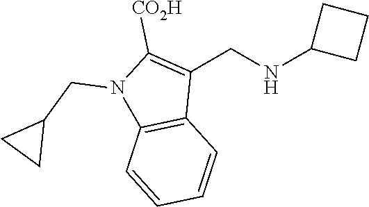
N1(CC2CC2)C2=C(C(CNC3CCC3)=C1[CO2H])C=CC=C2
